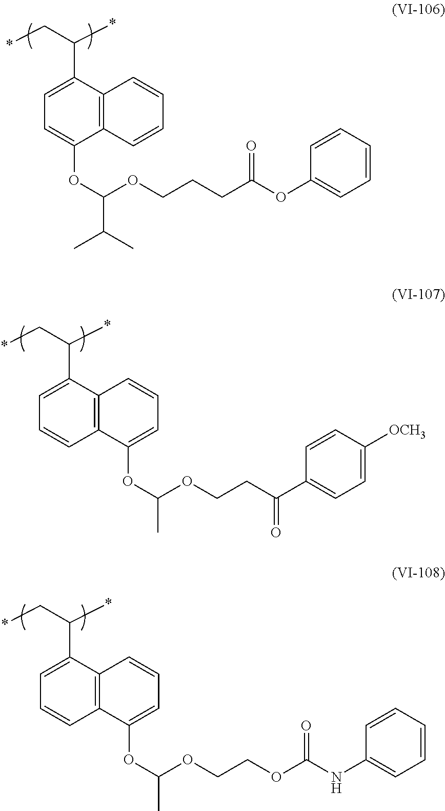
*CC(*)C1=CC=C(OC(OCCCC(=O)OC2=CC=CC=C2)C(C)C)C2=C1C=CC=C2.*CC(*)C1=CC=CC2=C1C=CC=C2OC(OCCC(C1=CC=C([OCH3])C=C1)=O)C.*CC(*)C1=CC=CC2=C1C=CC=C2OC(OCCOC(NC1=CC=CC=C1)=O)C
